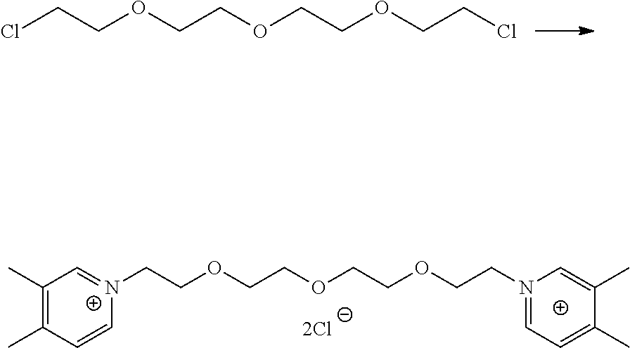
ClCCOCCOCCOCCCl.C1(C)=C(C)C=C[N+](CCOCCOCCOCCN2=CC=C(C)C(C)=C2)=C1
